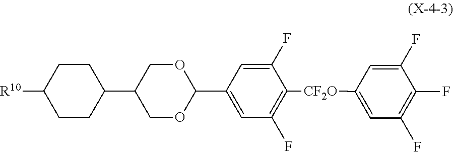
[R10]C1CCC(C2COC(C3=CC(F)=C([CF2O]C4=CC(F)=C(F)C(F)=C4)C(F)=C3)OC2)CC1
